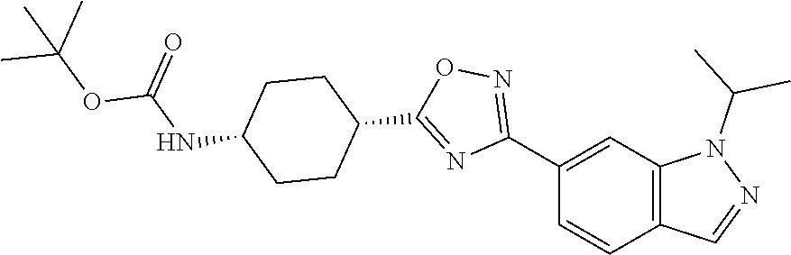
C1(C2=NOC(C3CCC(NC(OC(C)(C)C)=O)CC3)=N2)=CC2=C(C=C1)C=NN2C(C)C
